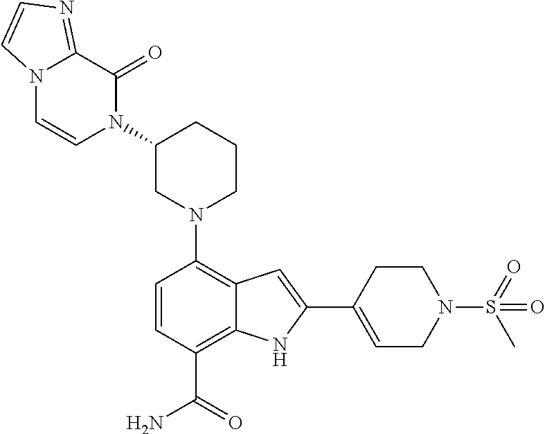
N1(C2=C3C(=C(C(=O)N)C=C2)NC(C2=CCN(S(=O)(C)=O)CC2)=C3)CCCC(N2C(=O)C3=NC=CN3C=C2)C1
